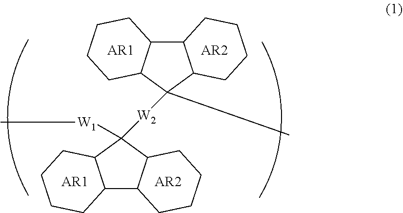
[AR1].[AR2].C12C3C(C([W2]C4(C)C5C(C6C4CCCC6)CCCC5)([W1]C)C1CCCC2)CCCC3.[AR1].[AR2]
